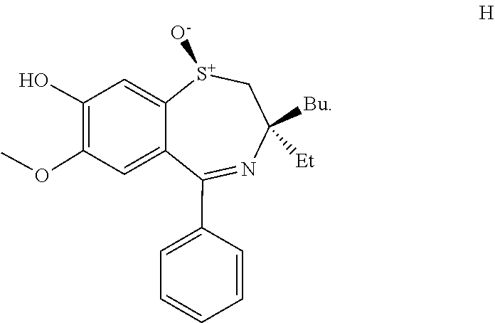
C1=C(C2=NC([Bu])([Et])C[S+]([O-])C3=CC(O)=C(OC)C=C23)C=CC=C1
